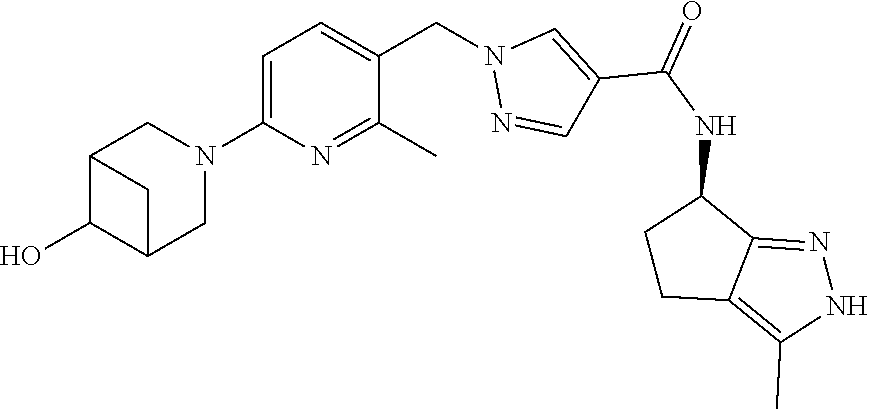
C1=C(N2CC3C(O)C(C2)C3)N=C(C)C(CN2N=CC(C(NC3CCC4=C(C)NN=C34)=O)=C2)=C1
